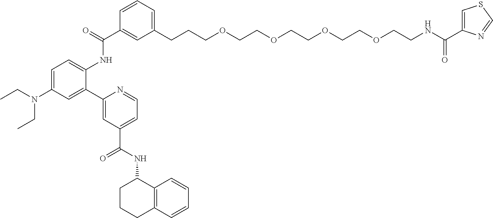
C1(CCCOCCOCCOCCOCCNC(=O)C2=CSC=N2)=CC=CC(C(=O)NC2=CC=C(N(CC)CC)C=C2C2=CC(C(NC3CCCC4=C3C=CC=C4)=O)=CC=N2)=C1
